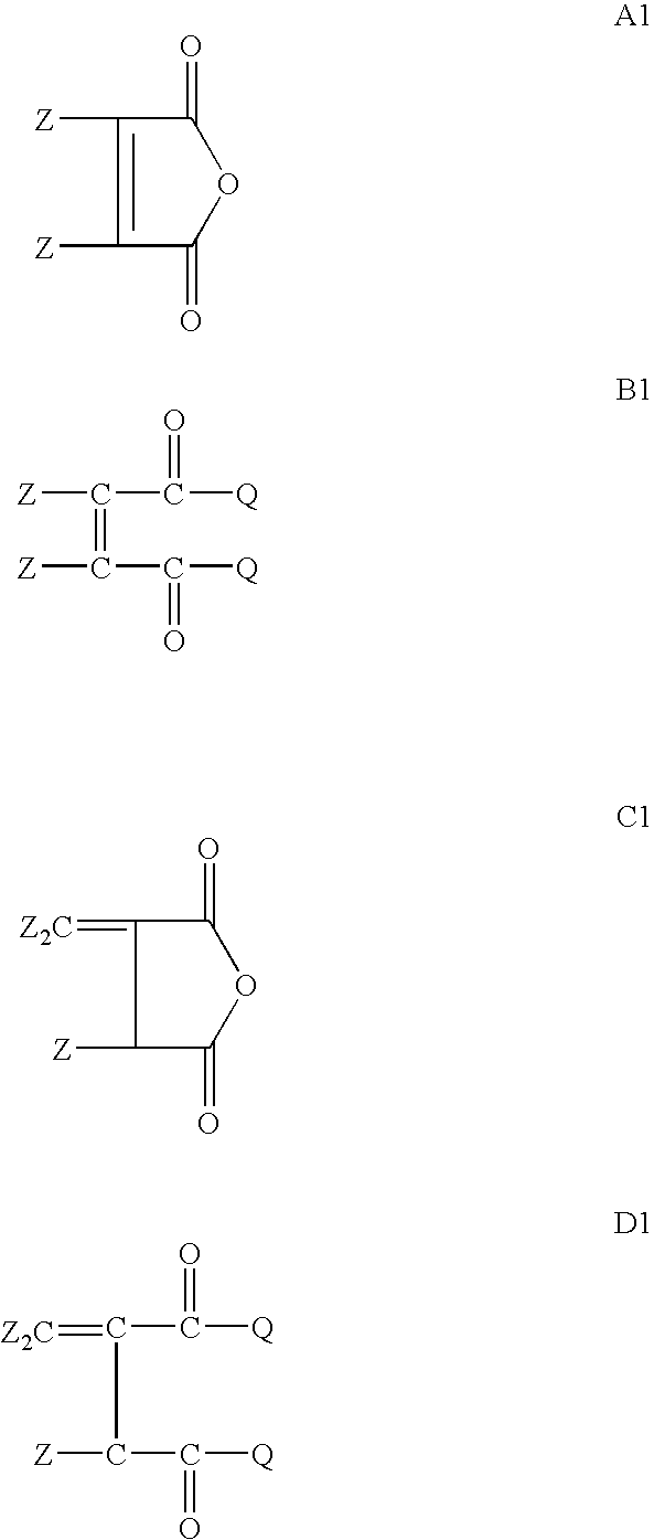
C1([Z])=C([Z])C(=O)OC1=O.C1([Z])C(=O)OC(=O)C1=[Z2C].C(C(=O)[Q])(C(C(=O)[Q])=[Z2C])[Z].C(=C([Z])C(=O)[Q])([Z])C([Q])=O
